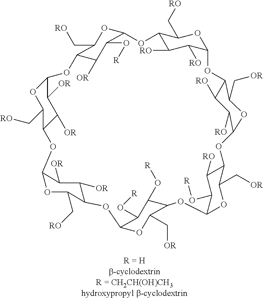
C1([RO])C([RO])C2OC(C[RO])C1OC1OC(C[RO])C(C([OR])C1O[R])OC1C([OR])C([OR])C(C(C[RO])O1)OC1OC(C[RO])C(C([OR])C1[OR])OC1OC(C[OR])C(C(O[R])C1O[R])OC1OC(C[OR])C(C([RO])C1O[R])OC1C([RO])C([RO])C(O2)C(C[OR])O1
